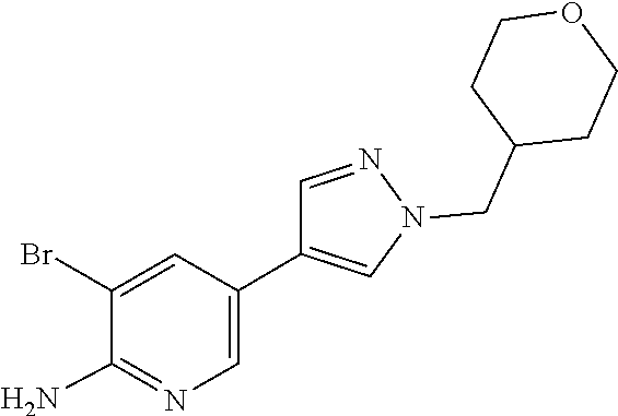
C1(Br)=CC(C2=CN(CC3CCOCC3)N=C2)=CN=C1N
